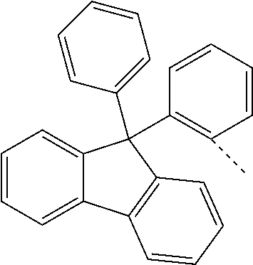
C1=CC=C2C(=C1)C(C1=CC=CC=C1)(C1=C(C)C=CC=C1)C1=C2C=CC=C1
